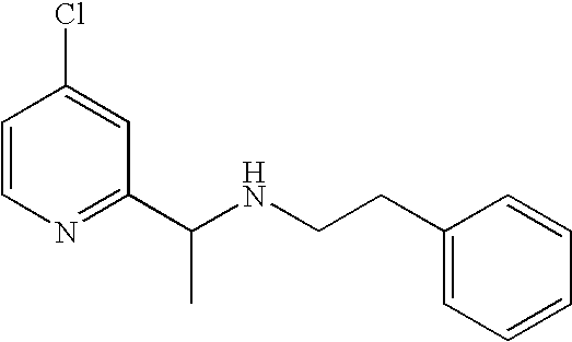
ClC1=CC(C(NCCC2=CC=CC=C2)C)=NC=C1
